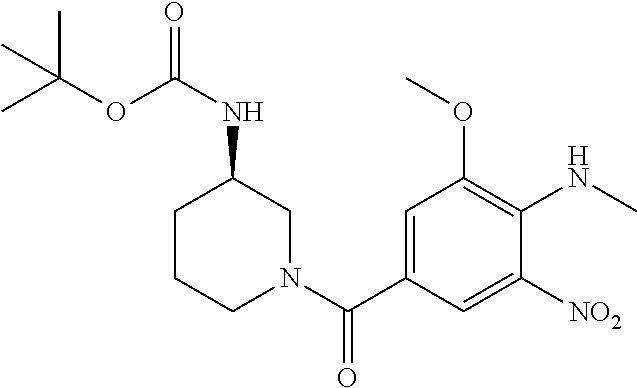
C1(NC)=C(OC)C=C(C(N2CC(NC(OC(C)(C)C)=O)CCC2)=O)C=C1[NO2]
